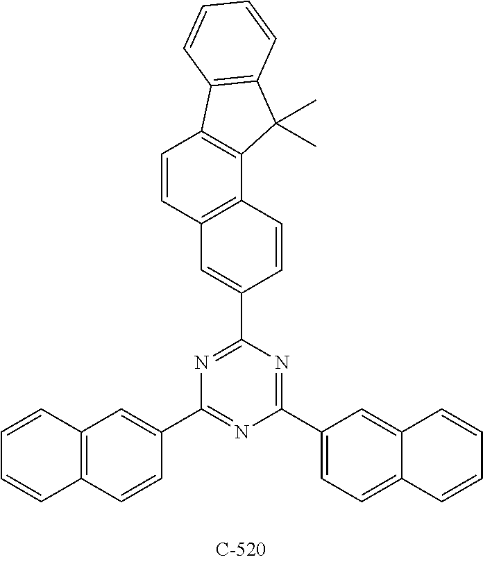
N1=C(C2=CC3=C(C=C2)C2=C(C=C3)C3=C(C2(C)C)C=CC=C3)N=C(C2=CC=C3C(=C2)C=CC=C3)N=C1C1=CC2=C(C=C1)C=CC=C2
